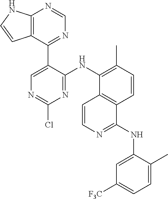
C12=C(C(C3=CN=C(Cl)N=C3NC3=C(C)C=CC4=C3C=CN=C4NC3=CC([F3C])=CC=C3C)=NC=N1)C=CN2
